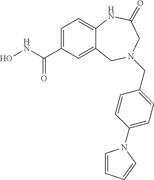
C12=CC(C(NO)=O)=CC=C1NC(=O)CN(CC1=CC=C(N3C=CC=C3)C=C1)C2
